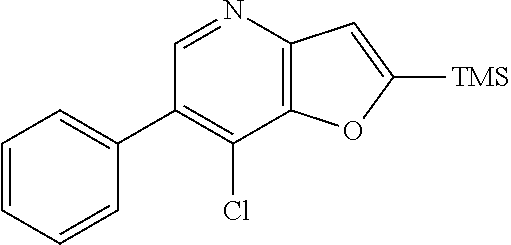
C12=C(N=CC(C3=CC=CC=C3)=C1Cl)C=C([TMS])O2
